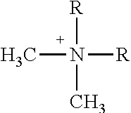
CN([R])([R])C
